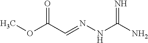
O(C(C=NNC(N)=N)=O)C
